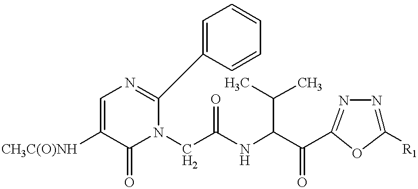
C1=C([CH3C(O)NH])C(=O)N(CC(NC(C(C2=NN=C([R1])O2)=O)C(C)C)=O)C(C2=CC=CC=C2)=N1
